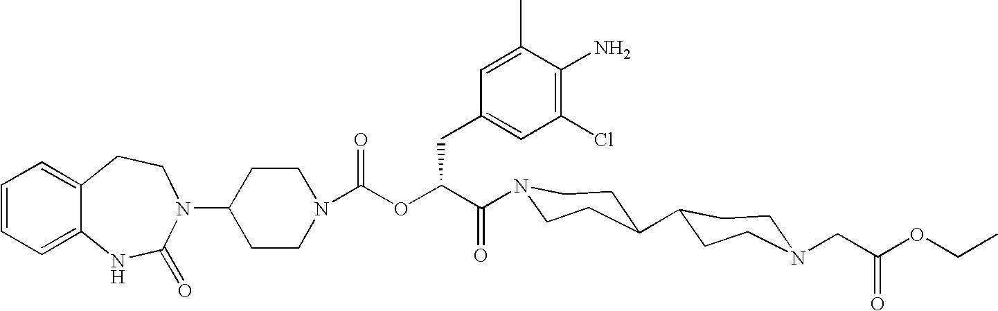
C12=CC=CC=C1NC(=O)N(C1CCN(C(OC(C(=O)N3CCC(C4CCN(CC(OCC)=O)CC4)CC3)CC3=CC(Cl)=C(N)C(C)=C3)=O)CC1)CC2
